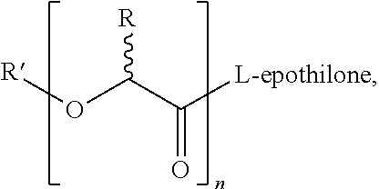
O(C(C([L-epothilone])=O)[R])[R]
